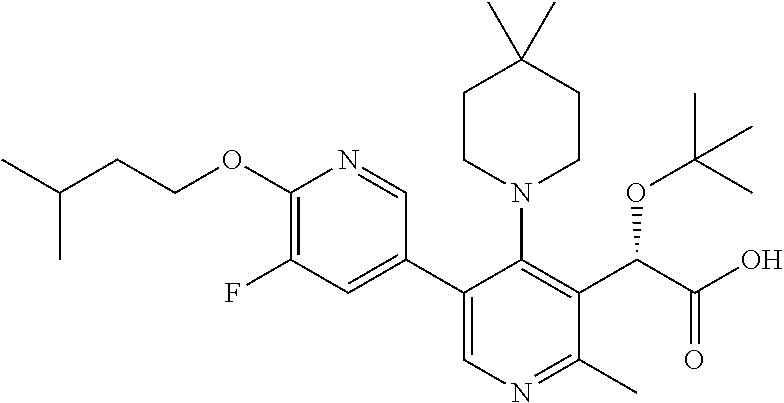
O(C1=C(F)C=C(C2=CN=C(C)C(C(C(=O)O)OC(C)(C)C)=C2N2CCC(C)(C)CC2)C=N1)CCC(C)C
